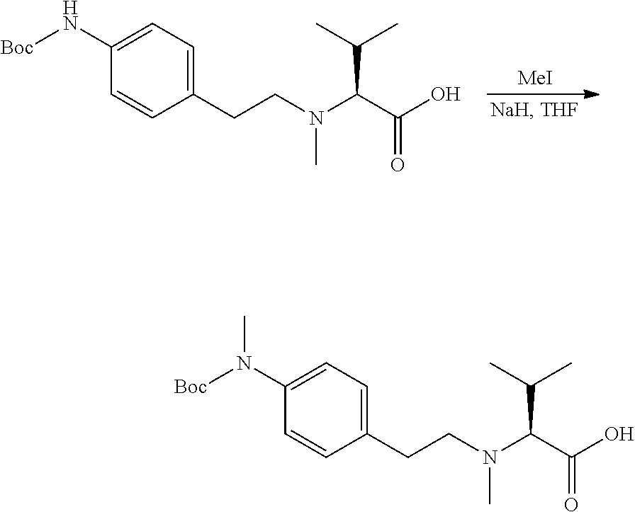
C(C(O)=O)(C(C)C)N(C)CCC1=CC=C(N[Boc])C=C1.[MeI].C(C(O)=O)(C(C)C)N(C)CCC1=CC=C(N([Boc])C)C=C1
